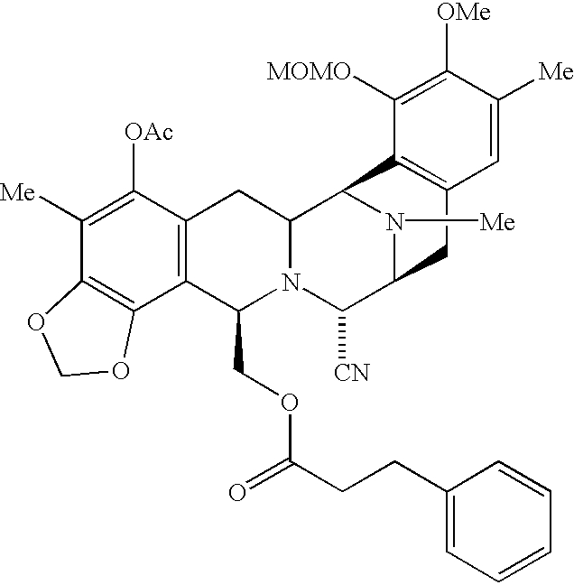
C1([Me])=C([OAc])C2=C(C3=C1OCO3)C(COC(=O)CCC1=CC=CC=C1)N1C(C2)C2N([Me])C(C1[CN])CC1=C2C([MOMO])=C([OMe])C([Me])=C1
